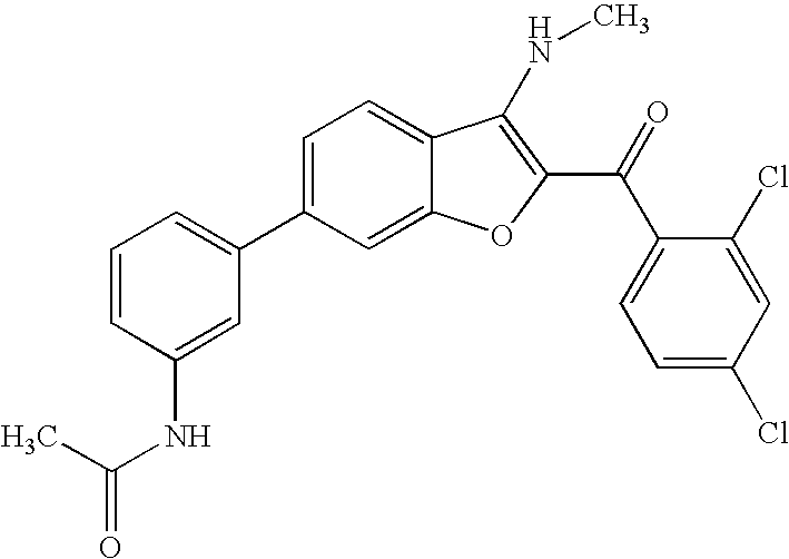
C12=CC(C3=CC=CC(NC(C)=O)=C3)=CC=C1C(NC)=C(C(C1=CC=C(Cl)C=C1Cl)=O)O2
